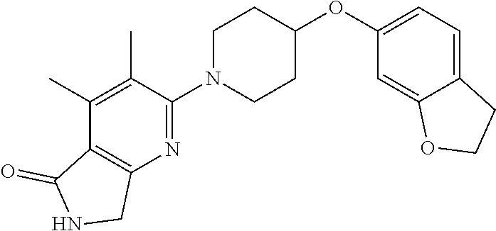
C1(C)=C(C)C(N2CCC(OC3=CC=C4C(=C3)OCC4)CC2)=NC2=C1C(=O)NC2
